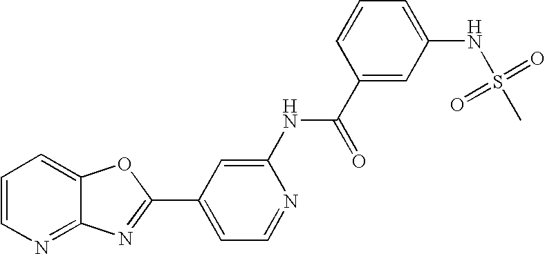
C12=NC=CC=C1OC(C1=CC=NC(NC(C3=CC(NS(C)(=O)=O)=CC=C3)=O)=C1)=N2
